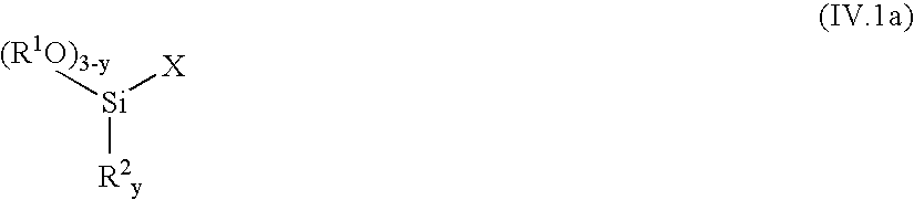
[Si]([R2y])([X])[(R1O)3-y]
